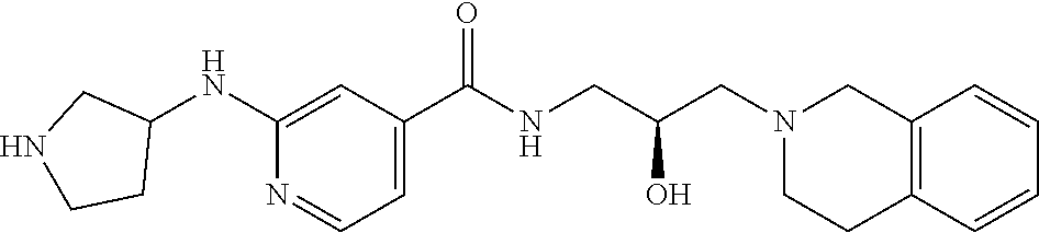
C1(NC2CNCC2)=CC(C(NCC(CN2CCC3=C(C2)C=CC=C3)O)=O)=CC=N1
